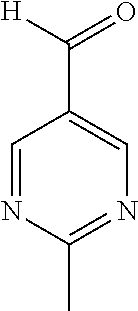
C1=NC(C)=NC=C1C([H])=O
